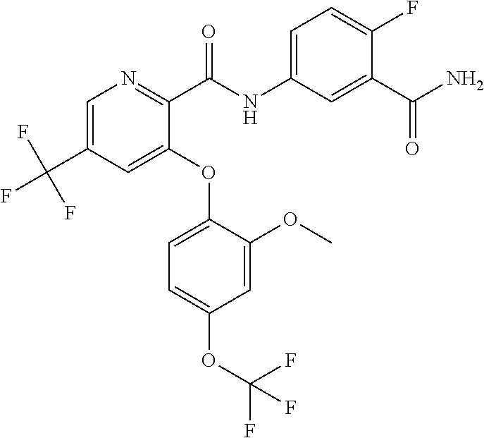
C1=C(C(F)(F)F)C=C(OC2=CC=C(OC(F)(F)F)C=C2OC)C(C(NC2=CC=C(F)C(C(N)=O)=C2)=O)=N1
